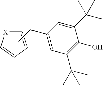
C1=CC=C[X]1.CCC1=CC(C(C)(C)C)=C(O)C(C(C)(C)C)=C1
